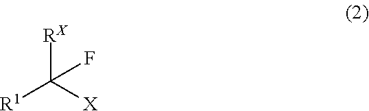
[RX]C([X])([R1])F
